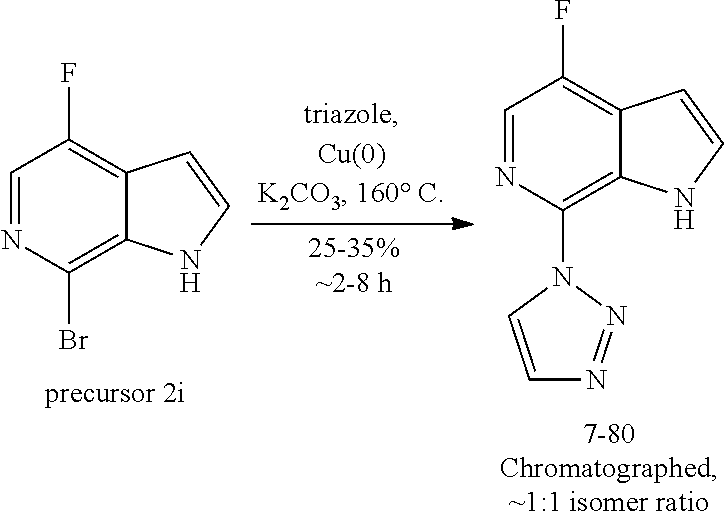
C12=C(Br)N=CC(F)=C1C=CN2.C12=C(N3C=CN=N3)N=CC(F)=C1C=CN2
